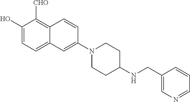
C1(O)=CC=C2C(=C1[CHO])C=CC(N1CCC(NCC3=CN=CC=C3)CC1)=C2
